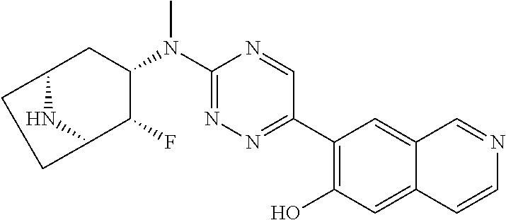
C12CC(N(C3=NN=C(C4=C(O)C=C5C(=C4)C=NC=C5)C=N3)C)C(F)C(N1)CC2
